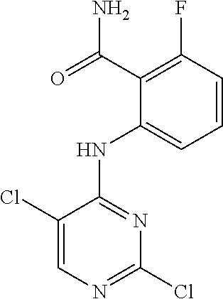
C1(C(=O)N)=C(F)C=CC=C1NC1=NC(Cl)=NC=C1Cl
